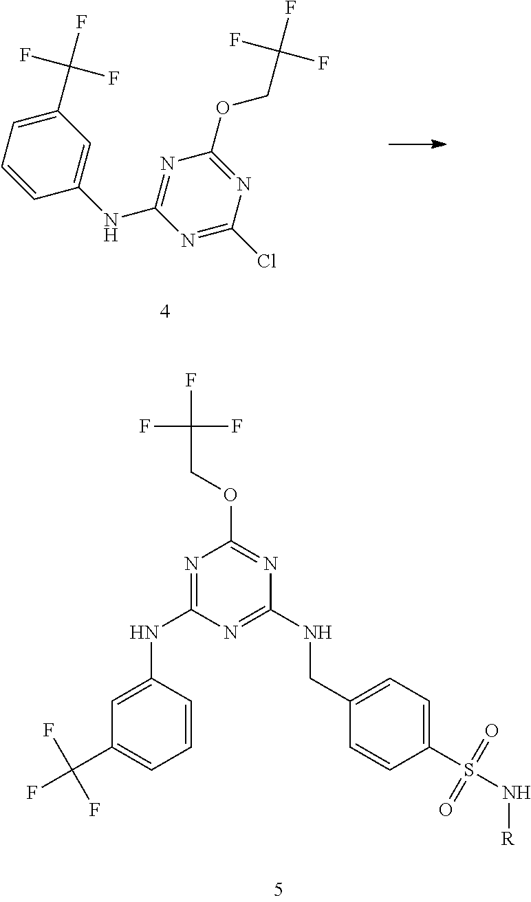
C1(C(F)(F)F)=CC=CC(NC2=NC(OCC(F)(F)F)=NC(Cl)=N2)=C1.N1=C(NC2=CC(C(F)(F)F)=CC=C2)N=C(NCC2=CC=C(S(=O)(=O)N[R])C=C2)N=C1OCC(F)(F)F
